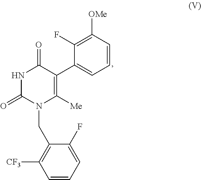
C1(F)=C([OMe])C=CC=C1C1=C([Me])N(CC2=C([CF3])C=CC=C2F)C(=O)NC1=O
